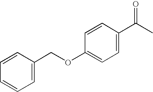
C1=C(C(C)=O)C=CC(OCC2=CC=CC=C2)=C1
